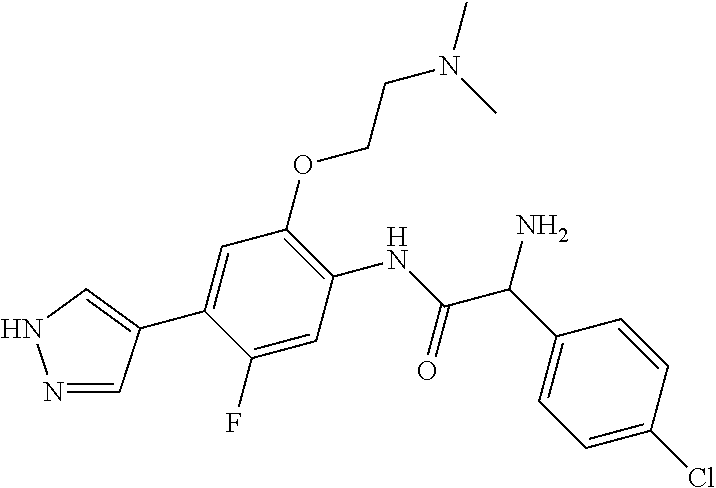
N1=CC(C2=CC(OCCN(C)C)=C(NC(C(C3=CC=C(Cl)C=C3)N)=O)C=C2F)=CN1
